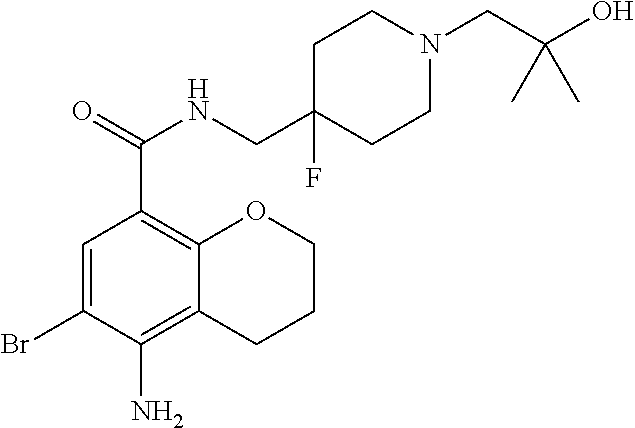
C1=C(Br)C(N)=C2C(=C1C(=O)NCC1(F)CCN(CC(O)(C)C)CC1)OCCC2
